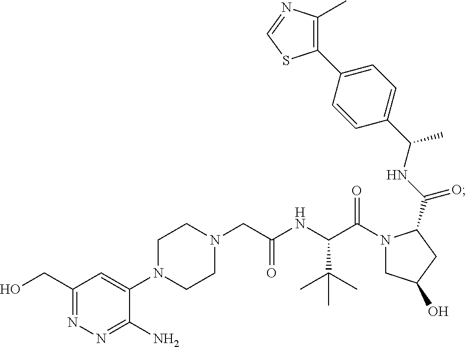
C1(CO)=NN=C(N)C(N2CCN(CC(NC(C(N3CC(O)CC3C(NC(C3=CC=C(C4=C(C)N=CS4)C=C3)C)=O)=O)C(C)(C)C)=O)CC2)=C1
